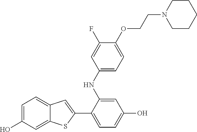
C1=C(O)C=C2C(=C1)C=C(C1=CC=C(O)C=C1NC1=CC=C(OCCN3CCCCC3)C(F)=C1)S2
